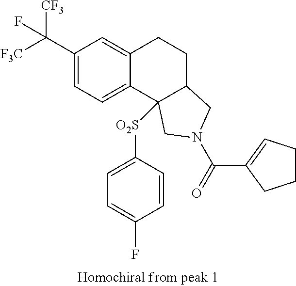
[F3C]C(C1=CC=C2C(=C1)CCC1C2([O2S]C2=CC=C(F)C=C2)CN(C(=O)C2=CCCC2)C1)([CF3])F
